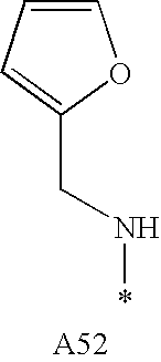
C1=CC=C(CN*)O1
